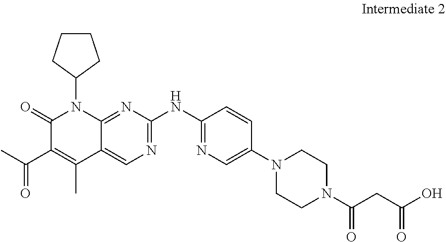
C1CN(C2=CN=C(NC3=NC=C4C(C)=C(C(=O)C)C(=O)N(C5CCCC5)C4=N3)C=C2)CCN1C(CC(=O)O)=O
